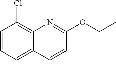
C1=CC=C2C(=C1Cl)N=C(OCC)C=C2C
